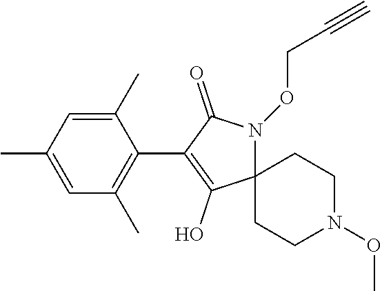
C1=C(C)C(C2=C(O)C3(N(OCC#C)C2=O)CCN(OC)CC3)=C(C)C=C1C
